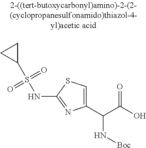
C1(C(C(=O)O)N[Boc])=CSC(NS(=O)(=O)C2CC2)=N1
